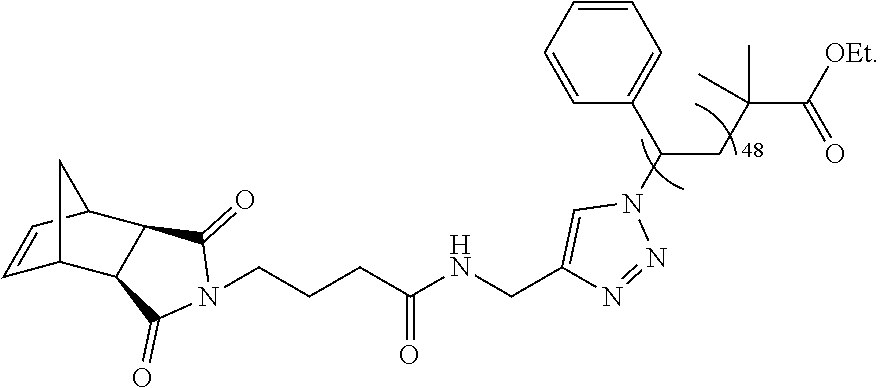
C1=CC2C3C(C1C2)C(=O)N(CCCC(NCC1=CN(C(C2=CC=CC=C2)CC(C(=O)[OEt])(C)C)N=N1)=O)C3=O
